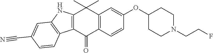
C12=C(C=CC(OC3CCN(CCF)CC3)=C1)C(=O)C1=C(C2(C)C)NC2=C1C=CC(C#N)=C2
